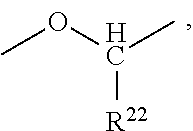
COC(C)[R22]
